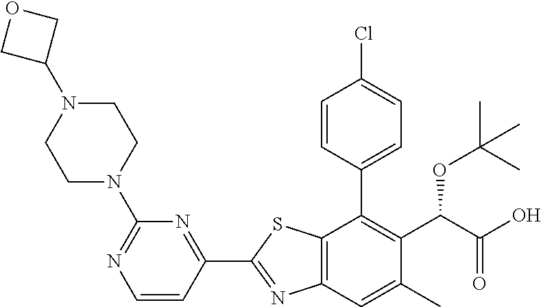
C1(C2=NC3=C(S2)C(C2=CC=C(Cl)C=C2)=C(C(OC(C)(C)C)C(=O)O)C(C)=C3)=NC(N2CCN(C3COC3)CC2)=NC=C1
